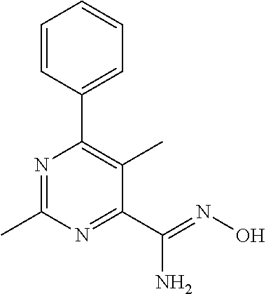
N1=C(C)N=C(C(=NO)N)C(C)=C1C1=CC=CC=C1
